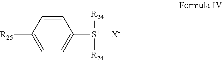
C1=CC([S+]([R24])[R24])=CC=C1[R25].[X-]
